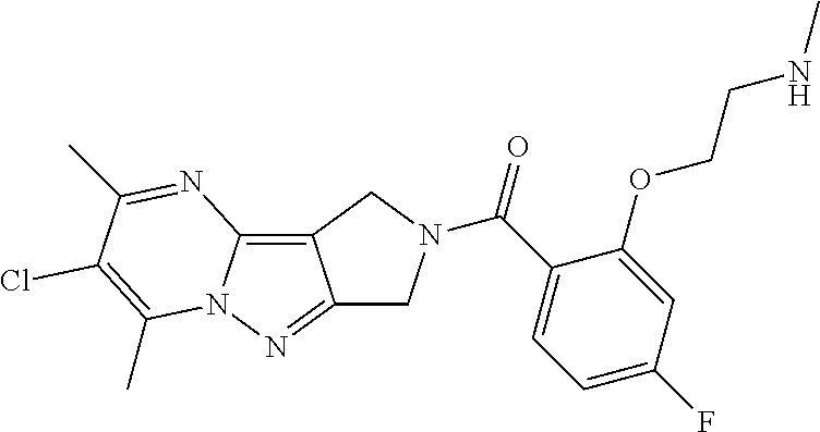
C12=C3N(N=C1CN(C(C1=CC=C(F)C=C1OCCNC)=O)C2)C(C)=C(Cl)C(C)=N3
